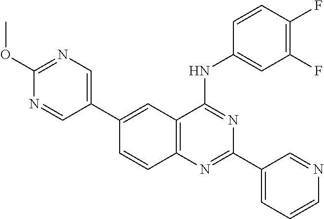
C1=CC2=C(C=C1C1=CN=C(OC)N=C1)C(NC1=CC(F)=C(F)C=C1)=NC(C1=CC=CN=C1)=N2
